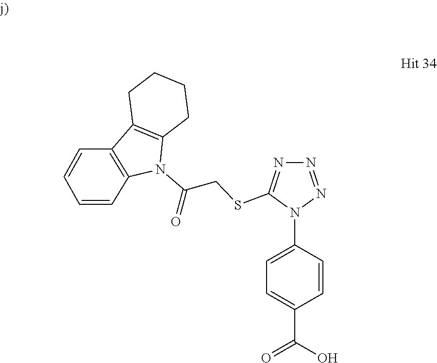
C1=C(C(O)=O)C=CC(N2C(SCC(N3C4=C(C5=C3C=CC=C5)CCCC4)=O)=NN=N2)=C1
